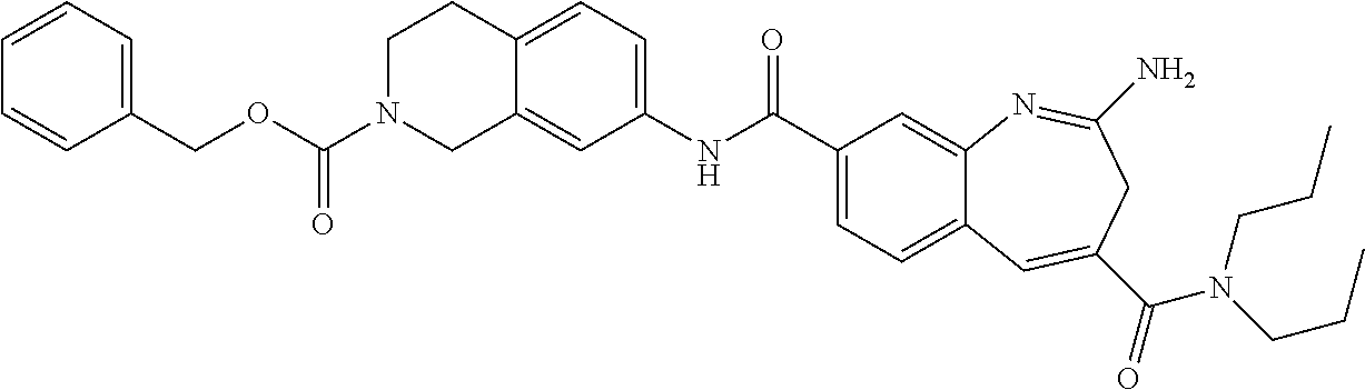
C1(COC(N2CC3=CC(NC(C4=CC=C5C(=C4)N=C(N)CC(C(=O)N(CCC)CCC)=C5)=O)=CC=C3CC2)=O)=CC=CC=C1
